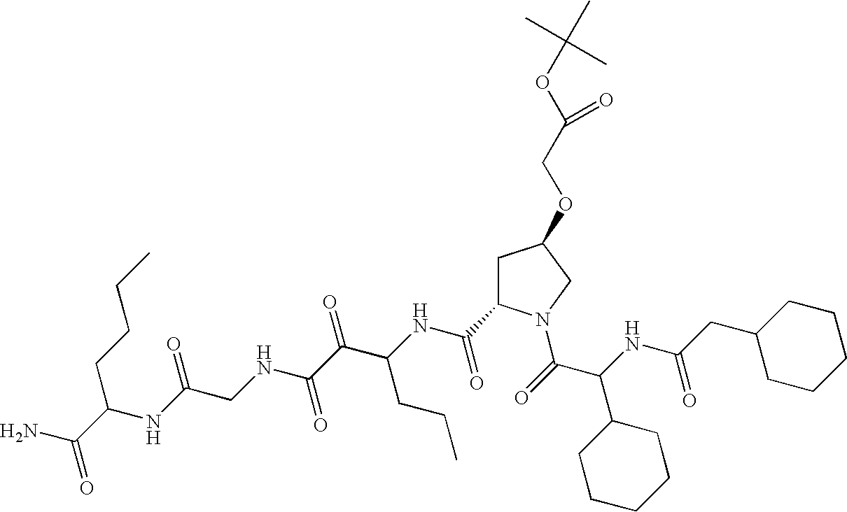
C1(CC(NC(C(=O)N2CC(OCC(OC(C)(C)C)=O)CC2C(NC(C(C(NCC(NC(CCCC)C(N)=O)=O)=O)=O)CCC)=O)C2CCCCC2)=O)CCCCC1
